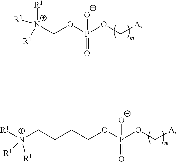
C([N+]([R1])([R1])[R1])OP(OC[A])([O-])=O.C(CCC[N+]([R1])([R1])[R1])OP(OC[A])([O-])=O
